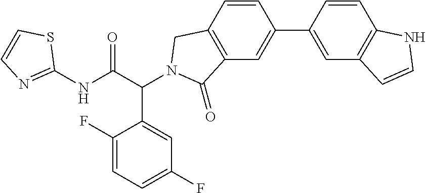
C1(NC(C(C2=CC(F)=CC=C2F)N2CC3=C(C=C(C4=CC5=C(C=C4)NC=C5)C=C3)C2=O)=O)=NC=CS1
